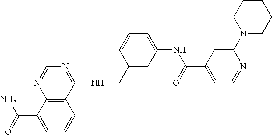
C12=C(C(NCC3=CC(NC(=O)C4=CC=NC(N5CCCCC5)=C4)=CC=C3)=NC=N1)C=CC=C2C(=O)N
